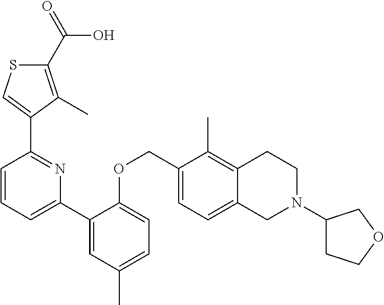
C1(C(=O)O)=C(C)C(C2=NC(C3=CC(C)=CC=C3OCC3=CC=C4C(=C3C)CCN(C3CCOC3)C4)=CC=C2)=CS1
